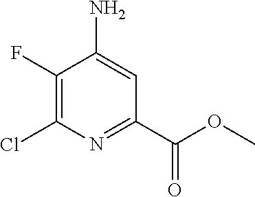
C1(F)=C(Cl)N=C(C(OC)=O)C=C1N
